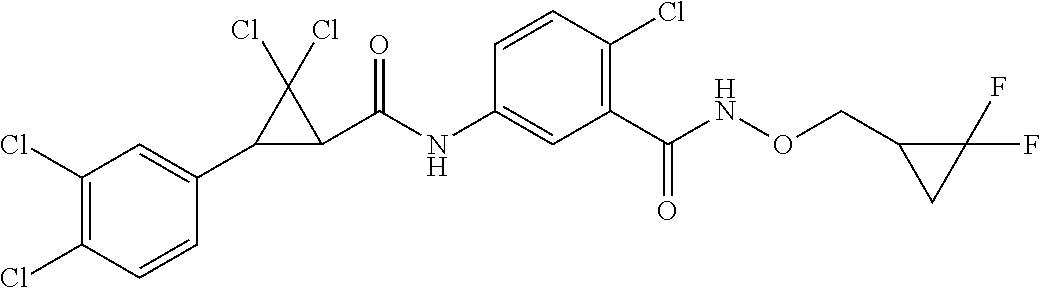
C1(Cl)=C(Cl)C=CC(C2C(C(NC3=CC(C(NOCC4CC4(F)F)=O)=C(Cl)C=C3)=O)C2(Cl)Cl)=C1
